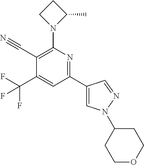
C1(C#N)=C(N2C(C)CC2)N=C(C2=CN(C3CCOCC3)N=C2)C=C1C(F)(F)F
